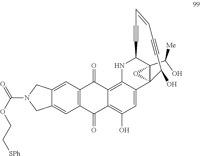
C12(C(O)[Me])C3(C4=CC(O)=C5C(=O)C6=C(C(=O)C5=C4NC1C#CC=CC#CC3O)C=C1C(=C6)CN(C(=O)OCC[SPh])C1)O2
